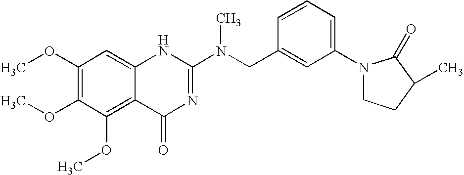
C1(OC)=C(OC)C(OC)=C2C(=C1)NC(N(CC1=CC(N3CCC(C)C3=O)=CC=C1)C)=NC2=O
